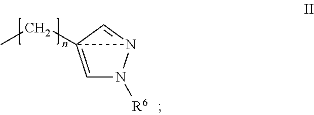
C1=C2(CC)N(=C2)N1[R6]
